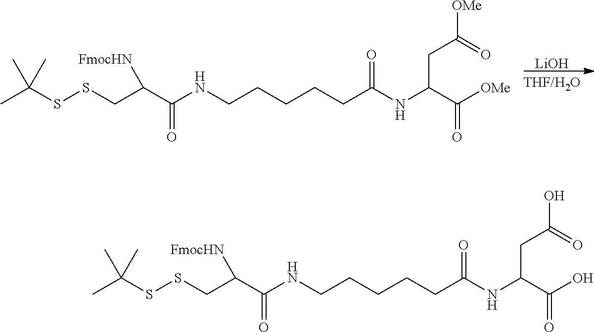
[LiOH].CC(SSCC(C(NCCCCCC(NC(C([OMe])=O)CC(=O)[OMe])=O)=O)[FmocHN])(C)C.CC(SSCC(C(NCCCCCC(NC(C(O)=O)CC(=O)O)=O)=O)[FmocHN])(C)C
